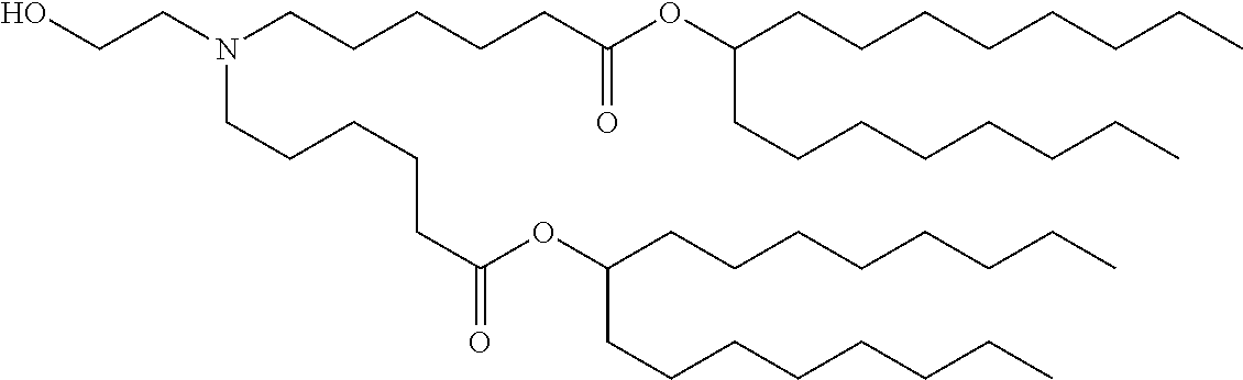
C(N(CCCCCC(OC(CCCCCCCC)CCCCCCCC)=O)CCCCCC(OC(CCCCCCCC)CCCCCCCC)=O)CO
